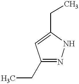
C1(CC)=NNC(CC)=C1
